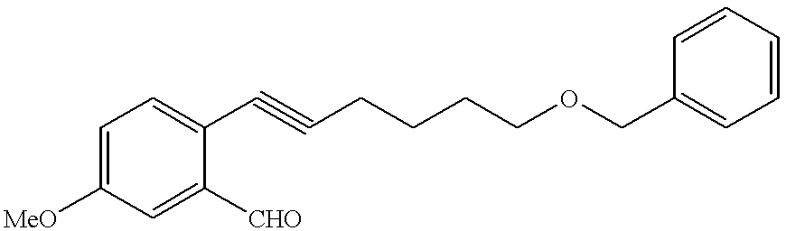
C1=C([MeO])C=C([CHO])C(C#CCCCCOCC2=CC=CC=C2)=C1
